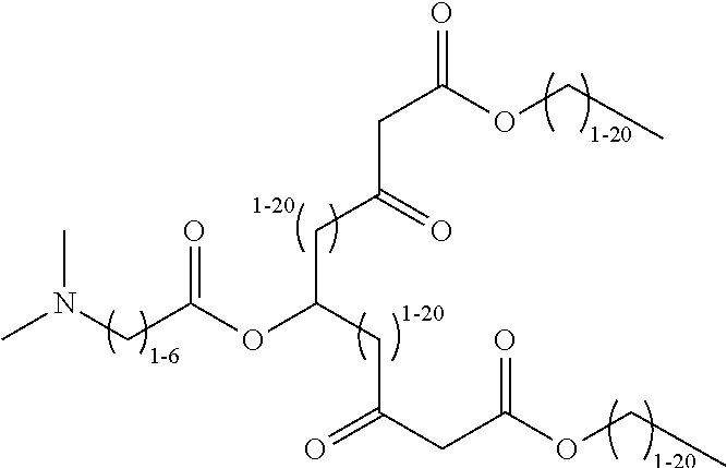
CN(CC(OC(CC(CC(=O)OCC)=O)CC(CC(OCC)=O)=O)=O)C
